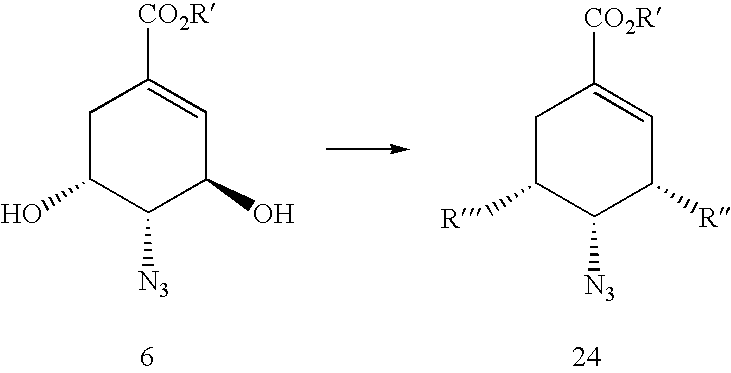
C1C(O)C([N3])C(O)C=C1[CO2R].C1C([R])C([N3])C([R])C=C1[CO2R]
